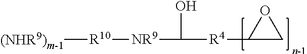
[(NHR9)m-1][R10][NR9]C(O)[R4]C1CO1
